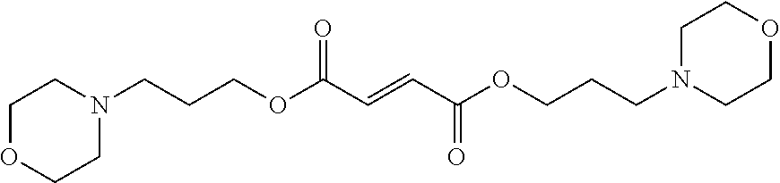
C(OC(C=CC(OCCCN1CCOCC1)=O)=O)CCN1CCOCC1
